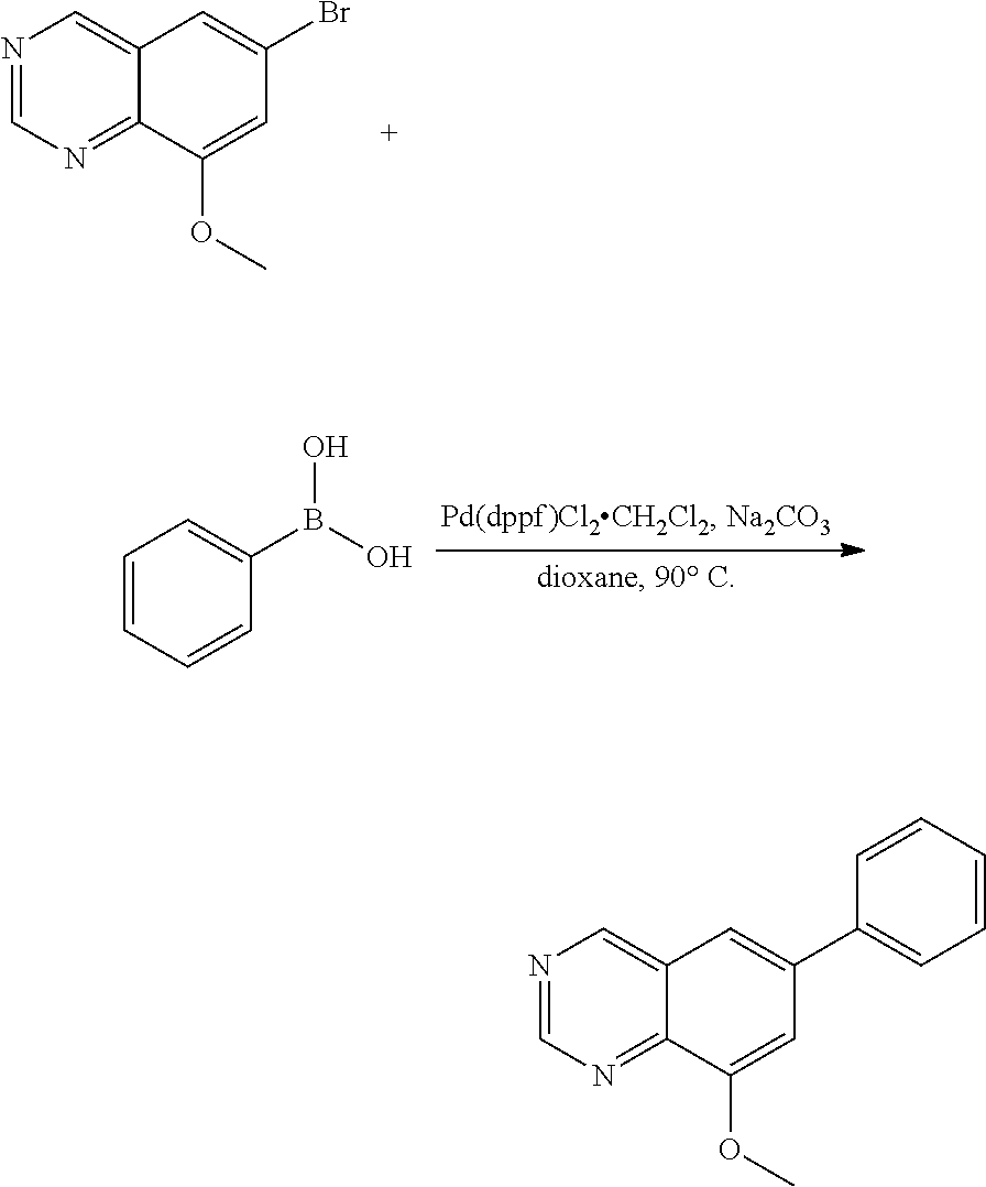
N1=CN=C2C(=C1)C=C(Br)C=C2OC.C1=CC=CC(B(O)O)=C1.N1=CN=C2C(=C1)C=C(C1=CC=CC=C1)C=C2OC
